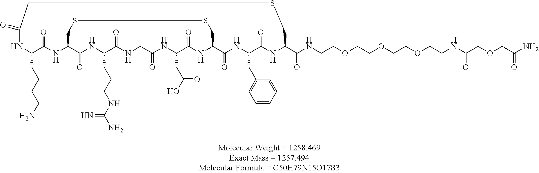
NCCCCC1NC(=O)CSCC(C(NCCOCCOCCOCCNC(COCC(N)=O)=O)=O)NC(=O)C(CC2=CC=CC=C2)NC(=O)C2NC(=O)C(CC(O)=O)NC(=O)CNC(=O)C(CCCNC(N)=N)NC(=O)C(NC1=O)CSSC2
